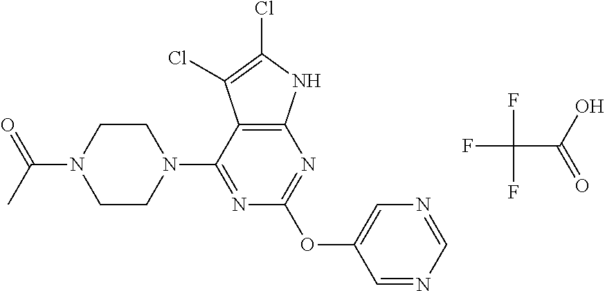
N1=C(N2CCN(C(=O)C)CC2)C2=C(N=C1OC1=CN=CN=C1)NC(Cl)=C2Cl.FC(C(=O)O)(F)F
